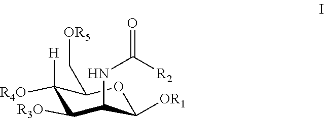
C1([R4O])([H])C([R3O])C(NC([R2])=O)C([OR1])OC1C[OR5]
